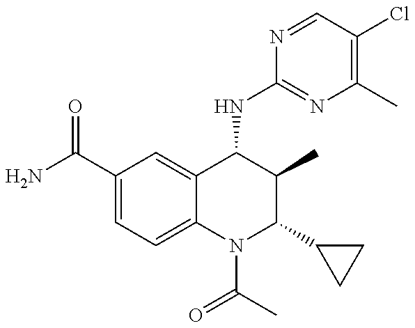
C1(C(=O)N)=CC=C2C(=C1)C(NC1=NC(C)=C(Cl)C=N1)C(C)C(C1CC1)N2C(C)=O
